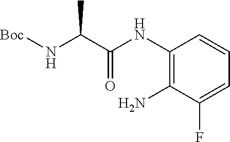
C1(NC(C(N[Boc])C)=O)=C(N)C(F)=CC=C1
